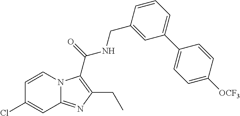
C1=CN2C(=NC(CC)=C2C(NCC2=CC(C3=CC=C([OCF3])C=C3)=CC=C2)=O)C=C1Cl
